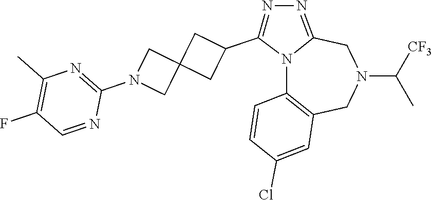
N12C3=C(CN(C([CF3])C)CC1=NN=C2C1CC2(C1)CN(C1=NC(C)=C(F)C=N1)C2)C=C(Cl)C=C3
